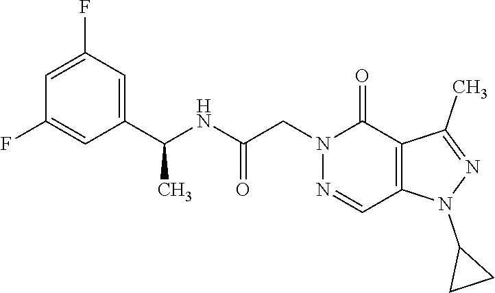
C1=C(F)C=C(C(NC(CN2C(=O)C3=C(C=N2)N(C2CC2)N=C3C)=O)C)C=C1F
